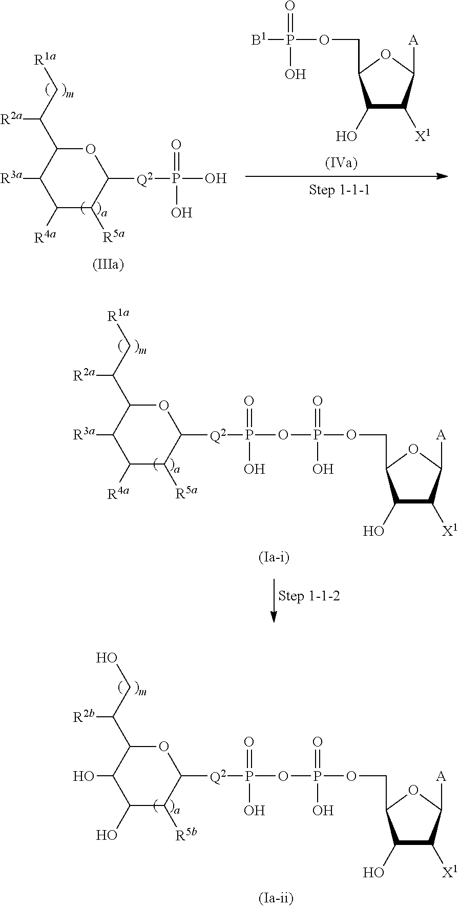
O1C(C(C[R1a])[R2a])C([R3a])C([R4a])C([R5a])C1[Q2]P(O)(=O)O.C1(O)C([X1])C([A])OC1COP([B1])(=O)O.O1C(C(C[R1a])[R2a])C([R3a])C([R4a])C([R5a])C1[Q2]P(OP(OCC1C(O)C([X1])C([A])O1)(=O)O)(=O)O.O1C(C(CO)[R2b])C(O)C(O)C([R5b])C1[Q2]P(OP(OCC1C(O)C([X1])C([A])O1)(=O)O)(=O)O
